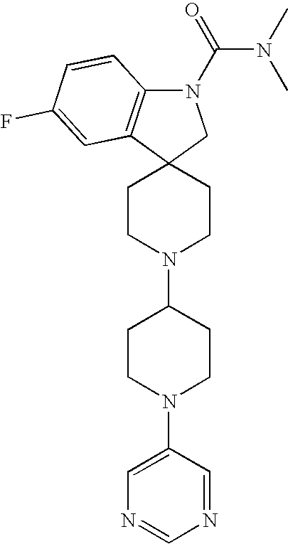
C1CN(C2CCN(C3=CN=CN=C3)CC2)CCC12CN(C(=O)N(C)C)C1=C2C=C(F)C=C1
